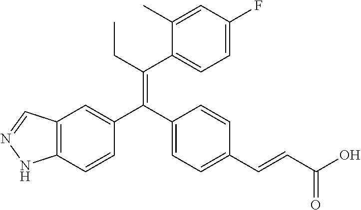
C12=C(C=CC(C(C3=CC=C(C=CC(O)=O)C=C3)=C(CC)C3=CC=C(F)C=C3C)=C1)NN=C2
